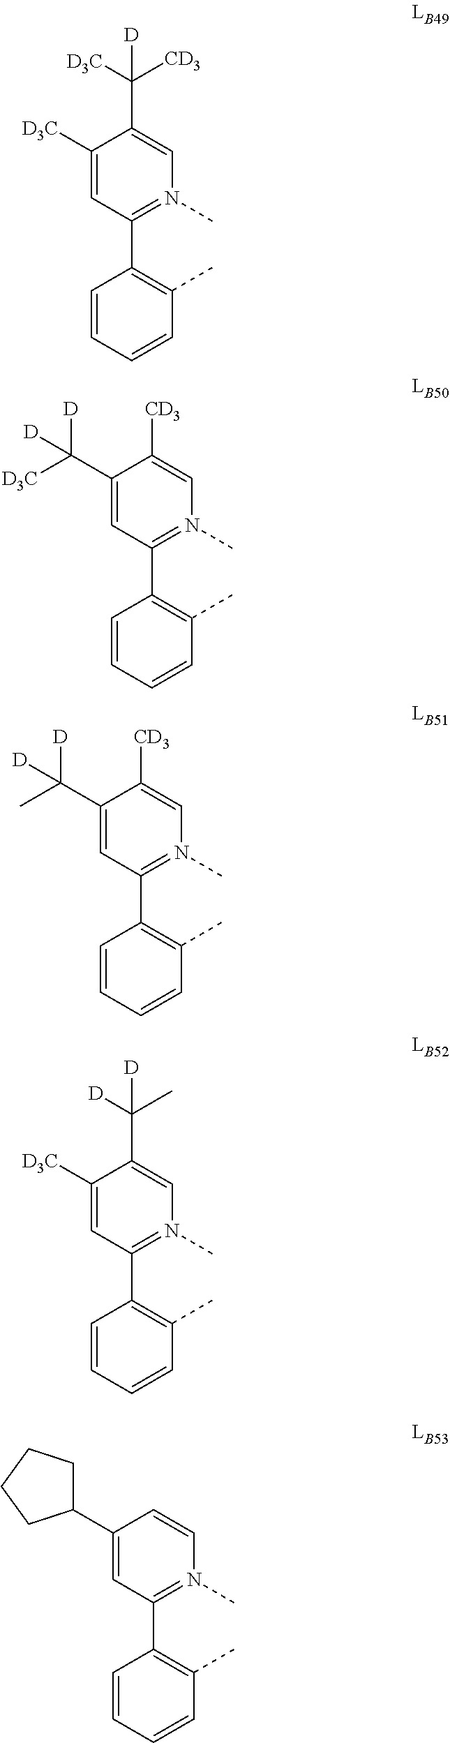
C1([D3C])=CC(C2=C(C)C=CC=C2)=N(C)C=C1C([CD3])([D3C])[D].C1(C([D3C])([D])[D])=CC(C2=C(C)C=CC=C2)=N(C)C=C1[CD3].C1(C(C)([D])[D])=CC(C2=C(C)C=CC=C2)=N(C)C=C1[CD3].C1([D3C])=CC(C2=C(C)C=CC=C2)=N(C)C=C1C(C)([D])[D].C1(C2CCCC2)=CC(C2=C(C)C=CC=C2)=N(C)C=C1
